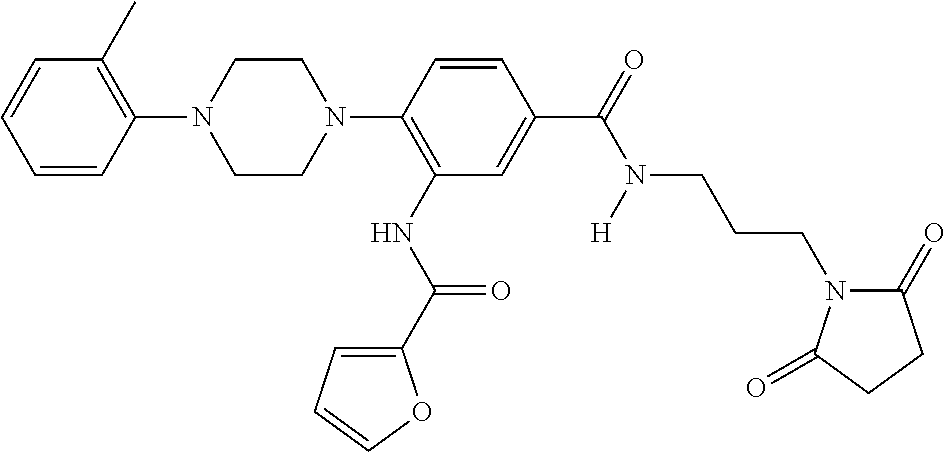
C1=CC=CC(N2CCN(C3=C(NC(=O)C4=CC=CO4)C=C(C(N(CCCN4C(=O)CCC4=O)[H])=O)C=C3)CC2)=C1C
